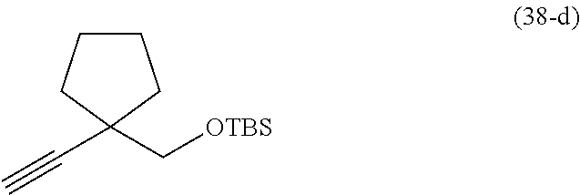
C1CCC(C#C)(C[OTBS])C1
